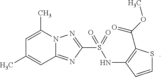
C1=C(C)N2C(=NC(S(=O)(NC3=C(C(OC)=O)SC=C3)=O)=N2)C=C1C
